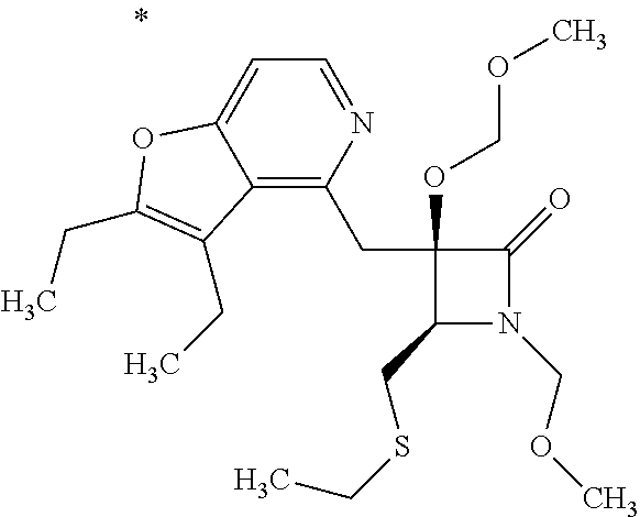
C1(CSCC)N(COC)C(=O)C1(OCOC)CC1=C2C(=CC=N1)OC(CC)=C2CC
